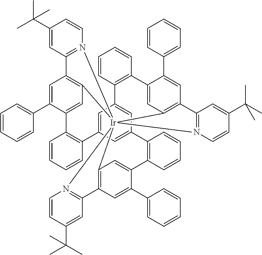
C1=C2C=C3C=C1C1=C(C=CC=C1)C1=CC4=C(C=C1C1=CC=CC=C1)C1=N(C=CC(C(C)(C)C)=C1)[Ir]415(C4=C(C=C(C6=CC=CC=C6)C(=C4)C4=C3C=CC=C4)C3=N1C=CC(C(C)(C)C)=C3)C1=C(C=C(C3=CC=CC=C3)C(=C1)C1=C2C=CC=C1)C1=N5C=CC(C(C)(C)C)=C1
